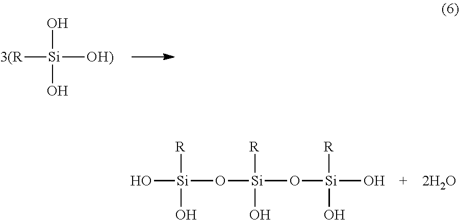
[3(R][Si](O)([OH)])O.O[Si]([R])(O[Si]([R])(O[Si]([R])(O)O)O)O
